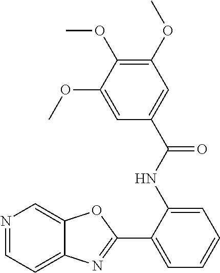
C1(NC(C2=CC(OC)=C(OC)C(OC)=C2)=O)=CC=CC=C1C1=NC2=CC=NC=C2O1
